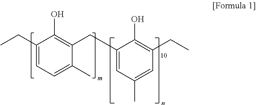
C1(CC)=CC=C(C)C(CC2=CC(C)=CC(CC)=C2O)=C1O
